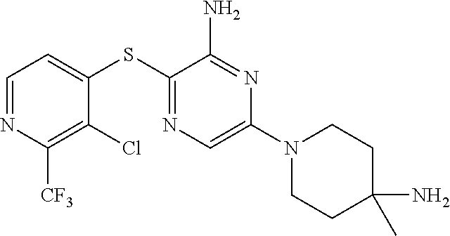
C1(SC2=CC=NC([CF3])=C2Cl)=NC=C(N2CCC(N)(C)CC2)N=C1N
